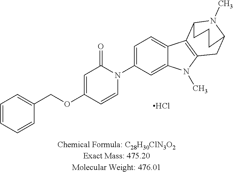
C1=CC=CC(COC2=CC(=O)N(C3=CC=C4C(=C3)N(C)C3=C4C4N(C)C(C3)CCC4)C=C2)=C1.Cl
